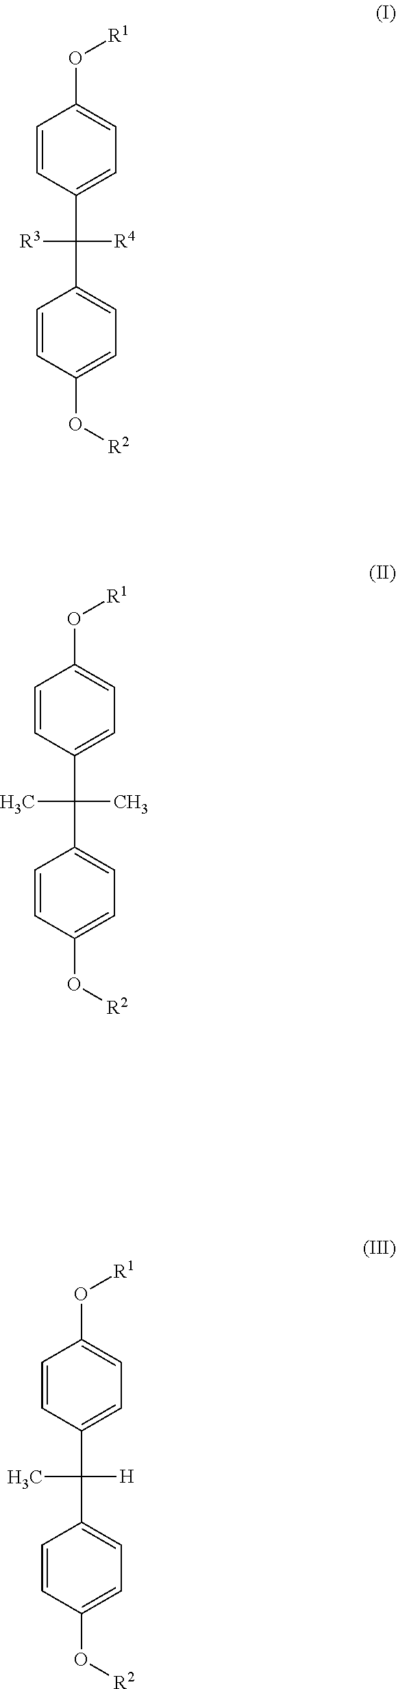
C1=CC(C([R3])([R4])C2=CC=C(O[R2])C=C2)=CC=C1O[R1].C1=CC(C(C)(C)C2=CC=C(O[R2])C=C2)=CC=C1O[R1].C1=CC(C(C)([H])C2=CC=C(O[R2])C=C2)=CC=C1O[R1]
